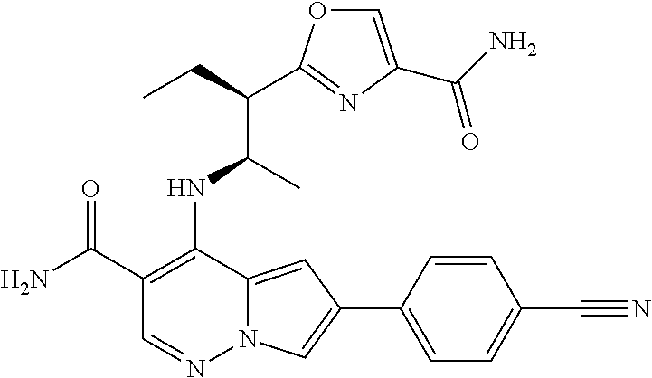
C1(C(N)=O)=C(NC(C(CC)C2=NC(C(N)=O)=CO2)C)C2=CC(C3=CC=C(C#N)C=C3)=CN2N=C1
